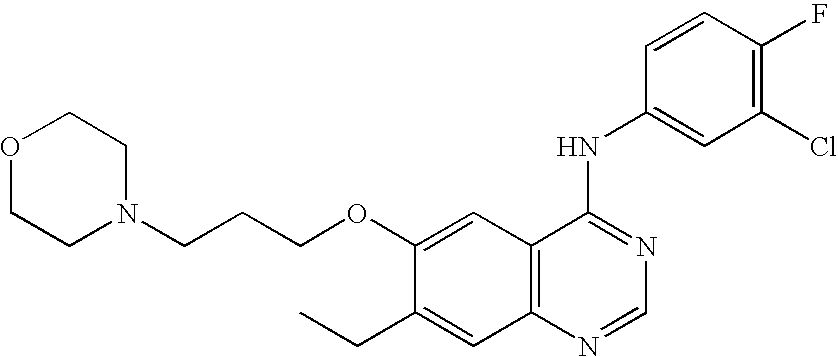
O1CCN(CCCOC2=CC3=C(C=C2CC)N=CN=C3NC2=CC(Cl)=C(F)C=C2)CC1
